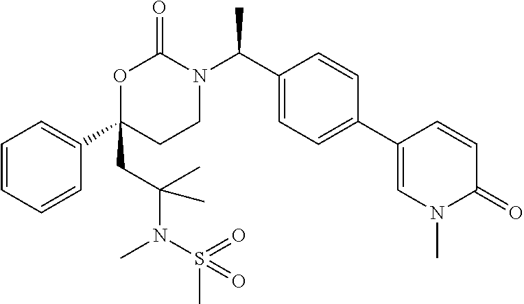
C1=CC=CC(C2(CC(N(S(=O)(=O)C)C)(C)C)CCN(C(C3=CC=C(C4=CN(C)C(=O)C=C4)C=C3)C)C(=O)O2)=C1
